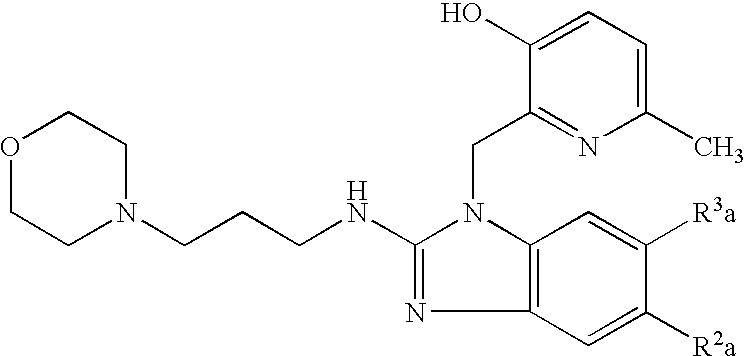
O1CCN(CCCNC2=NC3=C(N2CC2=NC(C)=CC=C2O)C=C([R3a])C([R2a])=C3)CC1
